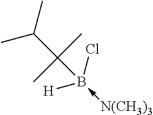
C(B(Cl)([H])-[N(CH3)3])(C(C)C)(C)C
